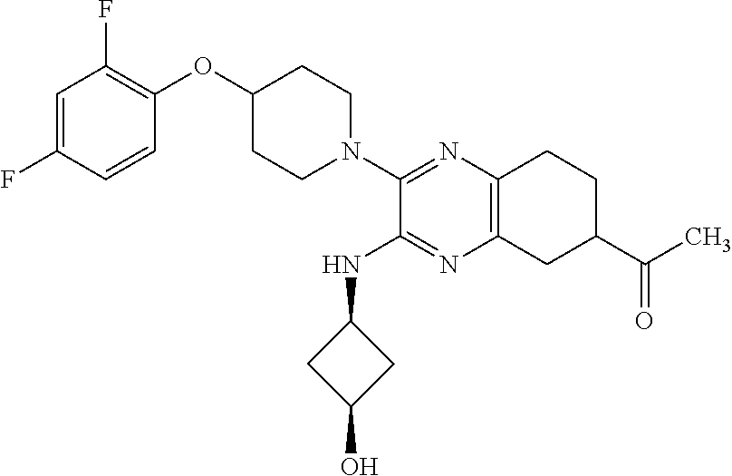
C1=C(F)C=CC(OC2CCN(C3=NC4=C(N=C3NC3CC(O)C3)CC(C(=O)C)CC4)CC2)=C1F
